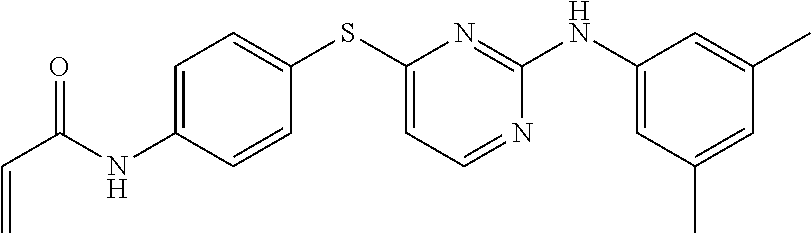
C1(C)=CC(NC2=NC(SC3=CC=C(NC(C=C)=O)C=C3)=CC=N2)=CC(C)=C1
